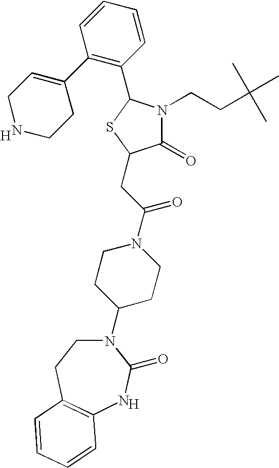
[H].N1(C2CCN(C(CC3C(=O)N(CCC(C)(C)C)C(C4=C(C5=CCNCC5)C=CC=C4)S3)=O)CC2)CCC2=C(NC1=O)C=CC=C2.[H]
